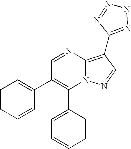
C1(C2=CC=CC=C2)=C(C2=CC=CC=C2)C=NC2=C(C3=NNN=N3)C=NN12
